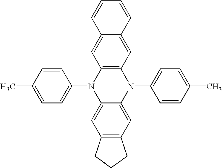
C1=CC(C)=CC=C1N1C2=CC3=C(C=C2N(C2=CC=C(C)C=C2)C2=C1C=C1C(=C2)C=CC=C1)CCC3
